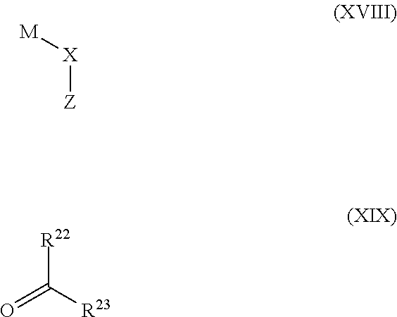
[Z][X][M].[R22]C([R23])=O
